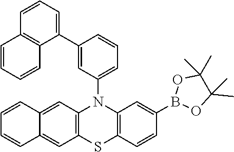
C1=CC=CC2=CC3=C(C=C12)SC1=C(N3C2=CC=CC(C3=CC=CC4=C3C=CC=C4)=C2)C=C(B2OC(C)(C)C(C)(C)O2)C=C1
